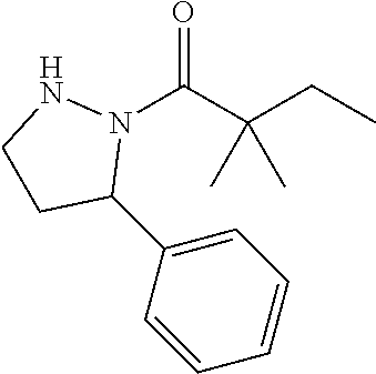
N1(C(C(CC)(C)C)=O)NCCC1C1=CC=CC=C1
